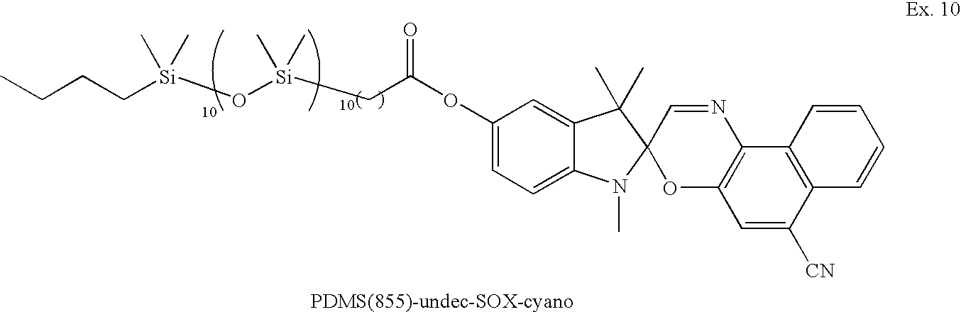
C(CC[Si](C)(C)O[Si](CC(=O)OC1=CC=C2C(=C1)C(C)(C)C1(N2C)OC2=C(N=C1)C1=C(C([CN])=C2)C=CC=C1)(C)C)C
